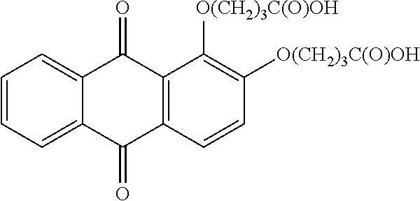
C12=CC=CC=C1C(=O)C1=C(C2=O)C([O(CH2)3C(O)OH])=C([O(CH2)3C(O)OH])C=C1
